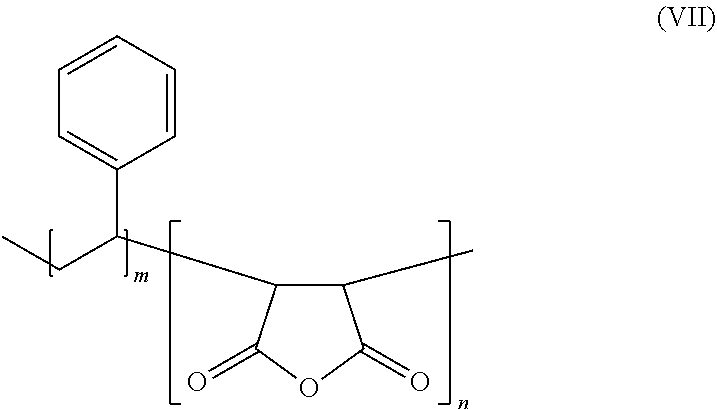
C1=CC=CC=C1C(CC)C1C(C)C(=O)OC1=O
